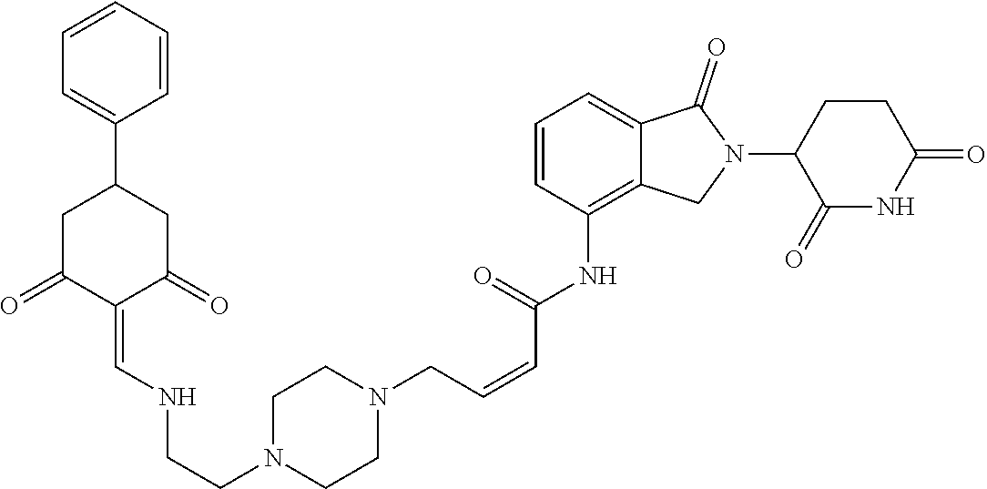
C1=CC=CC=C1C1CC(=O)C(=CNCCN2CCN(CC=CC(=O)NC3=C4C(=CC=C3)C(=O)N(C3C(=O)NC(=O)CC3)C4)CC2)C(=O)C1
